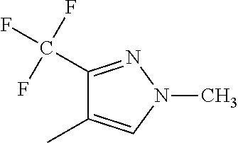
C1(C(F)(F)F)=NN(C)C=C1C
